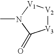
CN1C(=O)[V3][V2][V1]1
